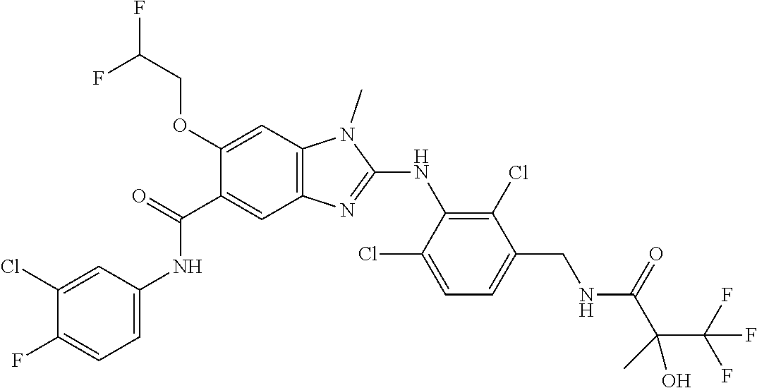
C1(Cl)=CC(NC(C2=CC3=C(C=C2OCC(F)F)N(C)C(NC2=C(Cl)C(CNC(C(C(F)(F)F)(O)C)=O)=CC=C2Cl)=N3)=O)=CC=C1F
